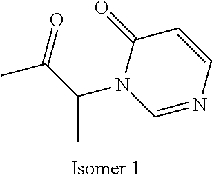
C1=NC=CC(=O)N1C(C(C)=O)C
